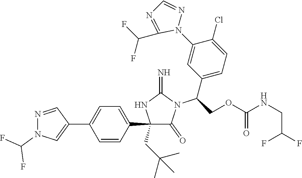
C1(C2=CC=C(C3=CN(C(F)F)N=C3)C=C2)(CC(C)(C)C)C(=O)N(C(C2=CC=C(Cl)C(N3N=CN=C3C(F)F)=C2)COC(NCC(F)F)=O)C(=N)N1
